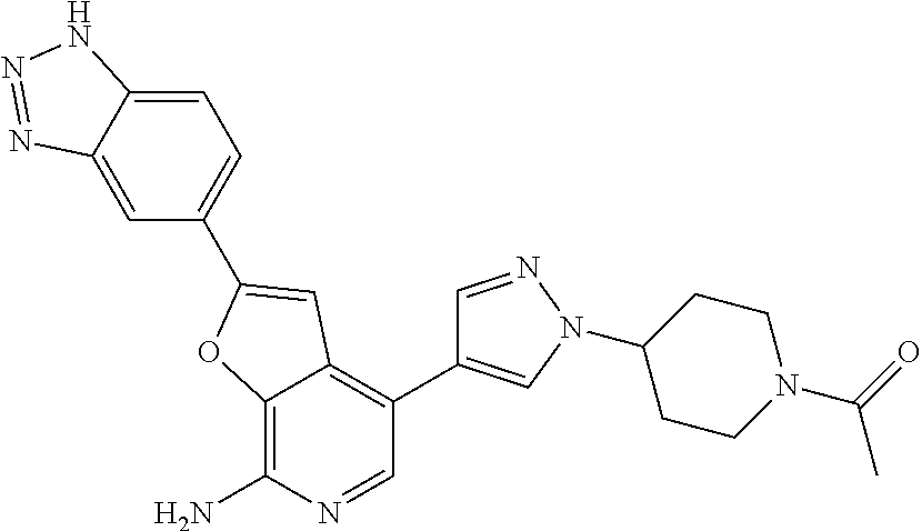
C12=C(N)N=CC(C3=CN(C4CCN(C(C)=O)CC4)N=C3)=C1C=C(C1=CC=C3C(=C1)N=NN3)O2
